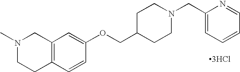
N1(C)CCC2=C(C1)C=C(OCC1CCN(CC3=CC=CC=N3)CC1)C=C2.[3HCl]
